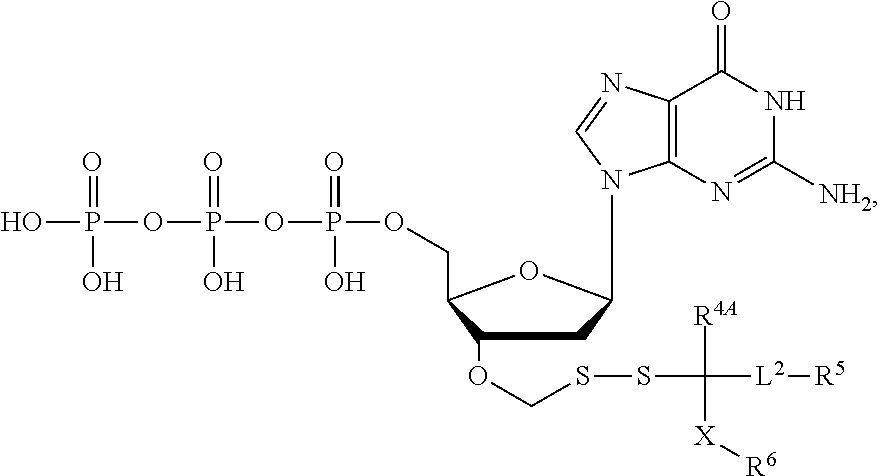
O(P(=O)(O)OCC1C(OCSSC([R4A])([X][R6])[L2][R5])CC(N2C3=C(C(=O)NC([NH2])=N3)N=C2)O1)P(=O)(OP(=O)(O)O)O
